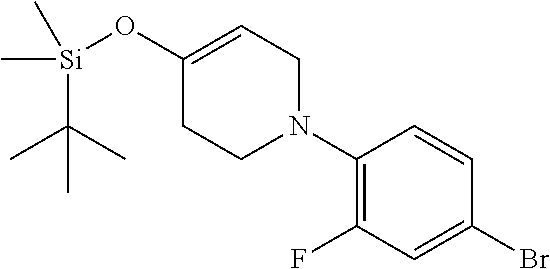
C1(N2CC=C(O[Si](C)(C(C)(C)C)C)CC2)=C(F)C=C(Br)C=C1
